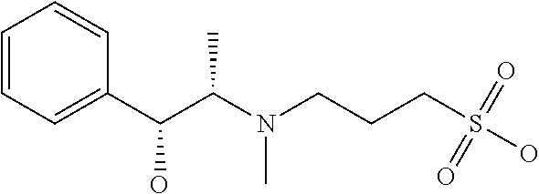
C(C(N(CCCS(O)(=O)=O)C)C)(O)C1=CC=CC=C1
